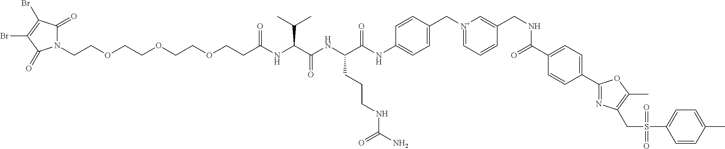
N1(CCOCCOCCOCCC(NC(C(NC(C(NC2=CC=C(C[N+]3=CC=CC(CNC(C4=CC=C(C5=NC(CS(C6=CC=C(C)C=C6)(=O)=O)=C(C)O5)C=C4)=O)=C3)C=C2)=O)CCCNC(N)=O)=O)C(C)C)=O)C(=O)C(Br)=C(Br)C1=O
